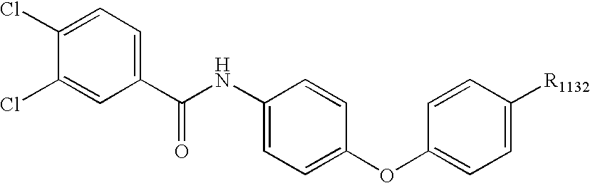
C1(Cl)=CC=C(C(NC2=CC=C(OC3=CC=C([R1132])C=C3)C=C2)=O)C=C1Cl
